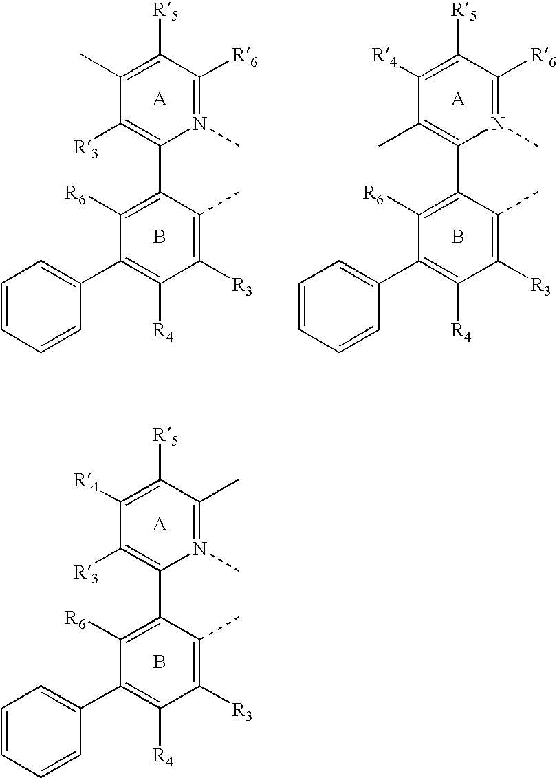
B.C1(C)=C(C2=C([R6])C(C3=CC=CC=C3)=C([R4])C([R3])=C2C)N(C)=C([R6])C([R5])=C1[R4].C1([R3])=C(C2=C([R6])C(C3=CC=CC=C3)=C([R4])C([R3])=C2C)N(C)=C([R6])C([R5])=C1C.B.B.C1([R3])=C(C2=C([R6])C(C3=CC=CC=C3)=C([R4])C([R3])=C2C)N(C)=C(C)C([R5])=C1[R4]
